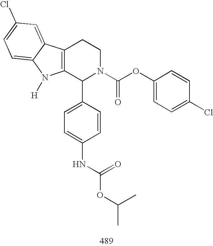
C12=C(C(C3=CC=C(NC(=O)OC(C)C)C=C3)N(C(OC3=CC=C(Cl)C=C3)=O)CC1)N([H])C1=CC=C(Cl)C=C21
